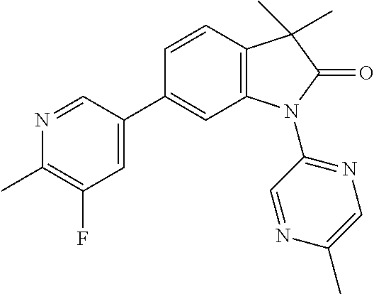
N1=CC(C2=CC3=C(C=C2)C(C)(C)C(=O)N3C2=NC=C(C)N=C2)=CC(F)=C1C
